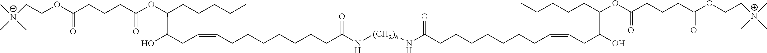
C(OC(CCCC(OC(C(O)CC=CCCCCCCCC(N[(CH2)6]NC(=O)CCCCCCCC=CCC(O)C(OC(CCCC(OCC[N+](C)(C)C)=O)=O)CCCCC)=O)CCCCC)=O)=O)C[N+](C)(C)C
